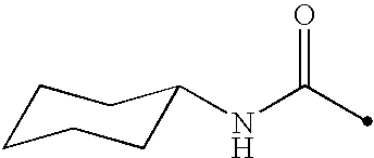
C1CCCC(NC(=O)C)C1
